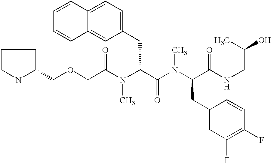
C(OCC(N(C(C(N(C(CC1=CC(F)=C(F)C=C1)C(NCC(O)C)=O)C)=O)CC1=CC=C2C(=C1)C=CC=C2)C)=O)C1CCCN1
